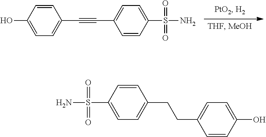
C1(O)=CC=C(C#CC2=CC=C(S(=O)(N)=O)C=C2)C=C1.C1(S(=O)(=O)N)=CC=C(CCC2=CC=C(O)C=C2)C=C1
